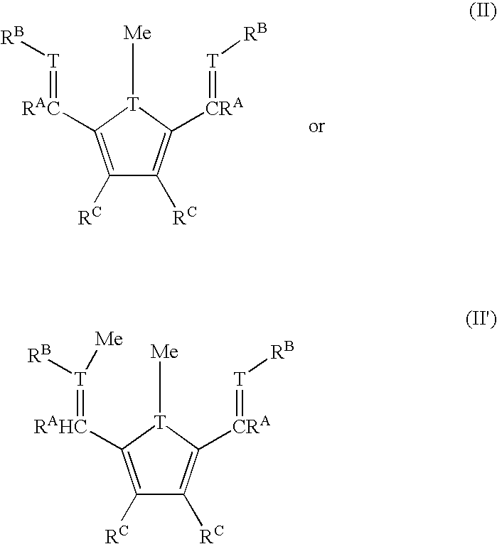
C1([RC])=C([RAC]=[T][RB])[T]([Me])C([CRA]=[T][RB])=C1[RC].C1([RC])=C([RAHC]=[T]([RB])[Me])[T]([Me])C([CRA]=[T][RB])=C1[RC]
